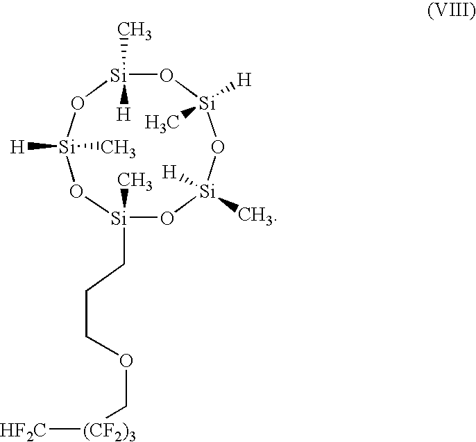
O1[Si](CCCOC[(CF2)3][HF2C])(C)O[Si]([H])(C)O[Si]([H])(C)O[Si](C)([H])O[Si]1(C)[H]
